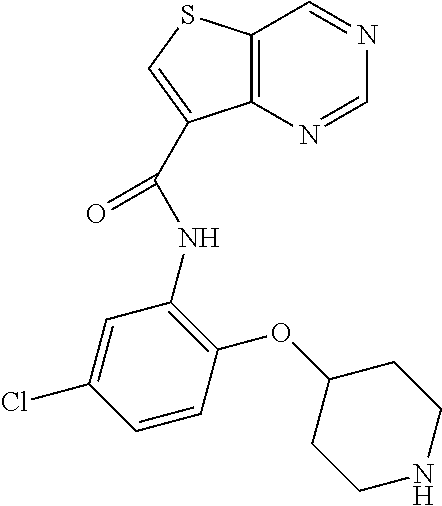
C12=C(SC=C1C(=O)NC1=C(OC3CCNCC3)C=CC(Cl)=C1)C=NC=N2
